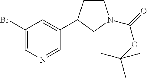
C1(Br)=CN=CC(C2CCN(C(=O)OC(C)(C)C)C2)=C1
